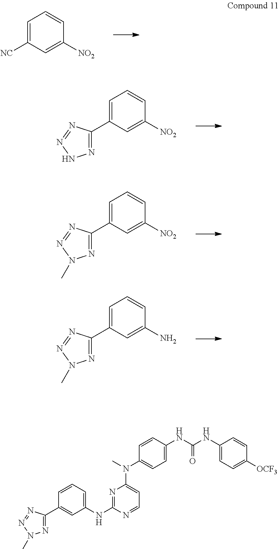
[NO2]C1=CC([NC])=CC=C1.[NO2]C1=CC(C2=NNN=N2)=CC=C1.[NO2]C1=CC(C2=NN(C)N=N2)=CC=C1.NC1=CC(C2=NN(C)N=N2)=CC=C1.N1=C(NC2=CC=CC(C3=NN(C)N=N3)=C2)N=CC=C1N(C1=CC=C(NC(NC2=CC=C([OCF3])C=C2)=O)C=C1)C
